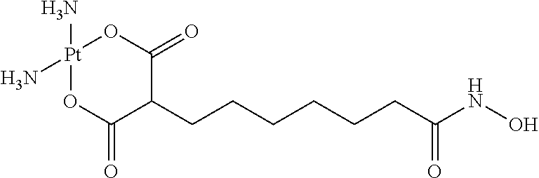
[Pt]1(N)(N)OC(=O)C(CCCCCCC(NO)=O)C(=O)O1
